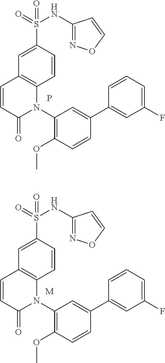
P.S(C1=CC2=C(C=C1)N(C1=C(OC)C=CC(C3=CC(F)=CC=C3)=C1)C(=O)C=C2)(=O)(=O)NC1=NOC=C1.[M].C1(S(=O)(=O)NC2=NOC=C2)=CC2=C(C=C1)N(C1=C(OC)C=CC(C3=CC(F)=CC=C3)=C1)C(=O)C=C2
